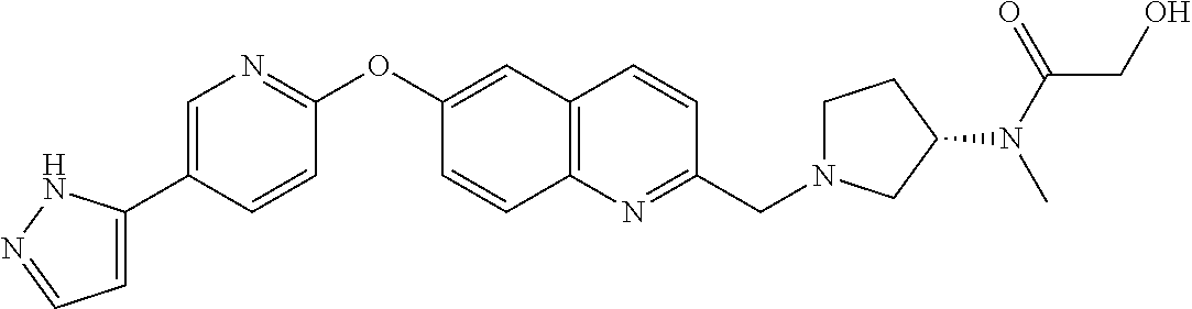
C1=C(C2=CN=C(OC3=CC4=C(C=C3)N=C(CN3CCC(N(C(=O)CO)C)C3)C=C4)C=C2)NN=C1
